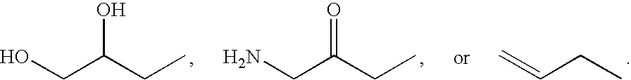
C=CCC.OCC(CC)O.NCC(CC)=O
